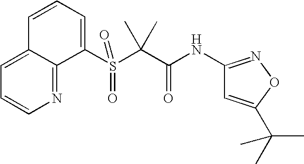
C1(S(C(C(NC2=NOC(C(C)(C)C)=C2)=O)(C)C)(=O)=O)=CC=CC2=CC=CN=C12
